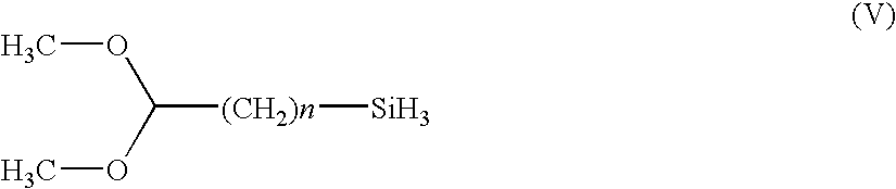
COC(OC)[(CH2)n][Si]
